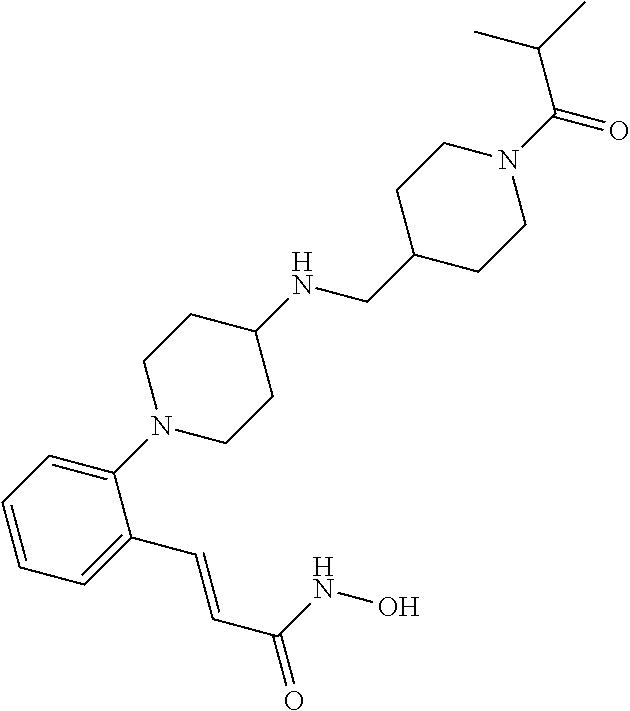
C1(N2CCC(NCC3CCN(C(=O)C(C)C)CC3)CC2)=CC=CC=C1C=CC(=O)NO
